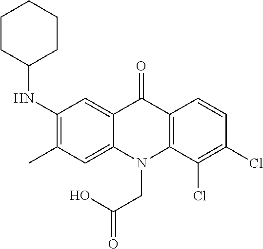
C12=CC(NC3CCCCC3)=C(C)C=C1N(CC(O)=O)C1=C(C2=O)C=CC(Cl)=C1Cl
